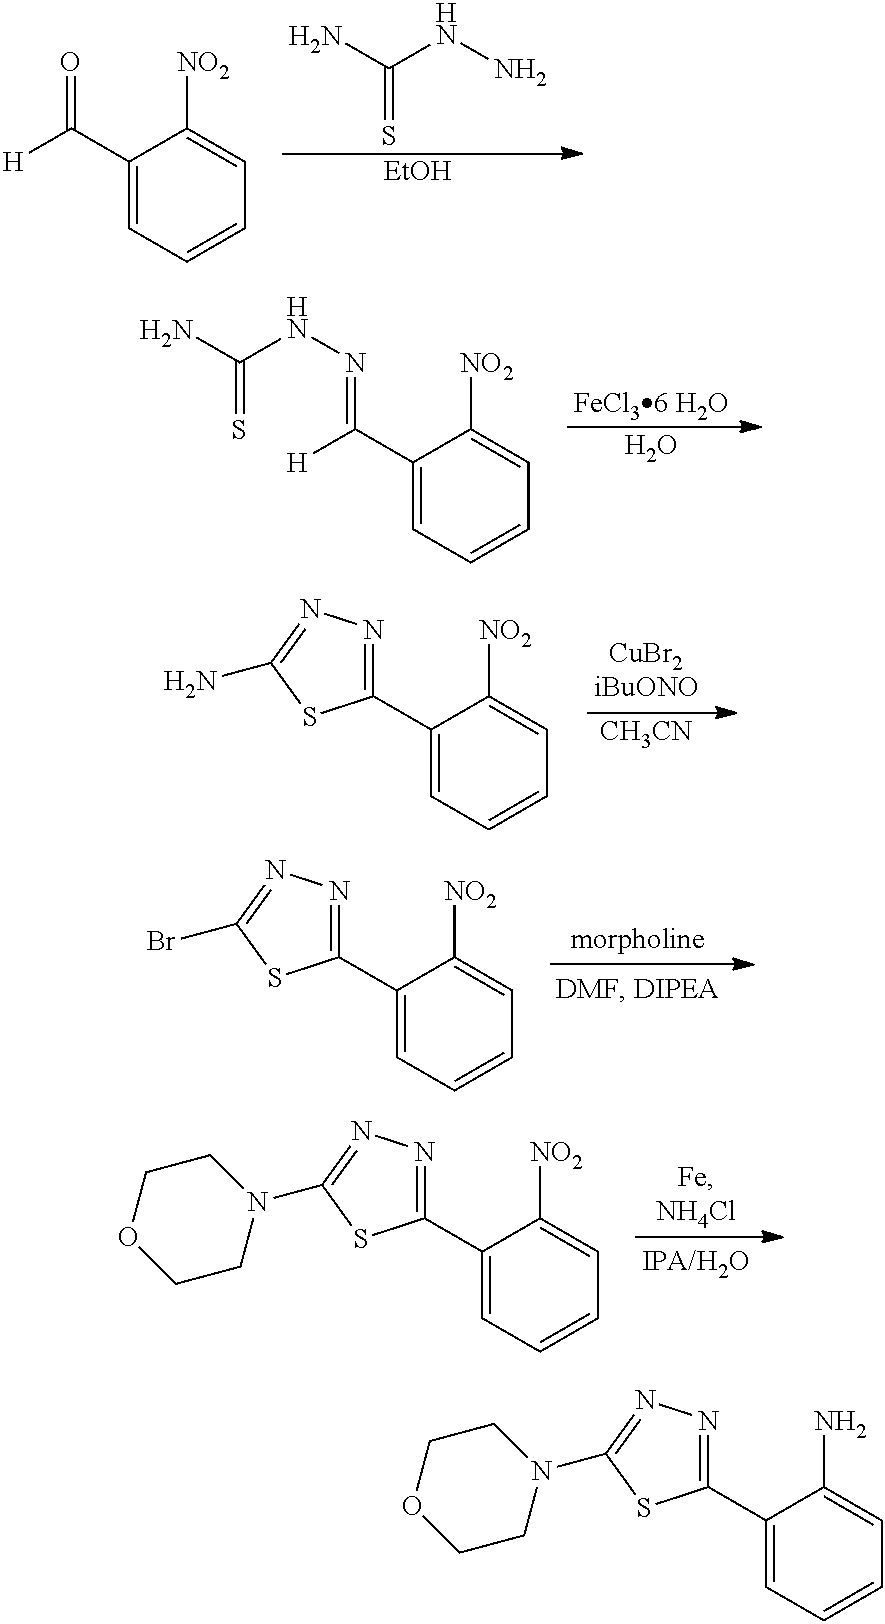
C1(C2=NN=C(N3CCOCC3)S2)=CC=CC=C1N.C(NN)(N)=S.[EtOH].C1(C([H])=O)=CC=CC=C1[NO2].O.C1(C([H])=NNC(N)=S)=CC=CC=C1[NO2].C1(C2=NN=C(N)S2)=CC=CC=C1[NO2].[CH3CN].C1(C2=NN=C(Br)S2)=CC=CC=C1[NO2].C1(C2=NN=C(N3CCOCC3)S2)=CC=CC=C1[NO2]
